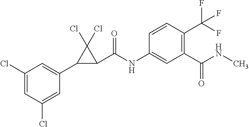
C1(Cl)=CC(Cl)=CC(C2C(C(NC3=CC(C(NC)=O)=C(C(F)(F)F)C=C3)=O)C2(Cl)Cl)=C1
